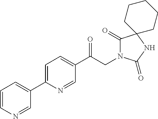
C1(C(CN2C(=O)C3(NC2=O)CCCCC3)=O)=CC=C(C2=CC=CN=C2)N=C1
